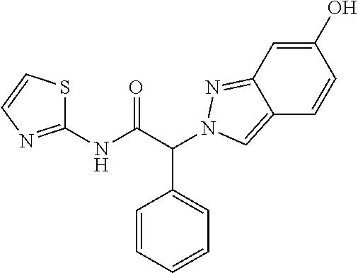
C(C(NC1=NC=CS1)=O)(C1=CC=CC=C1)N1N=C2C=C(O)C=CC2=C1
